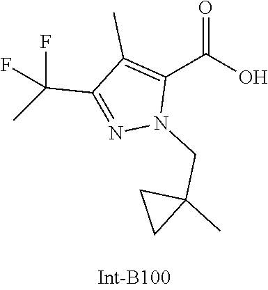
C1(C)=C(C(=O)O)N(CC2(C)CC2)N=C1C(F)(F)C
